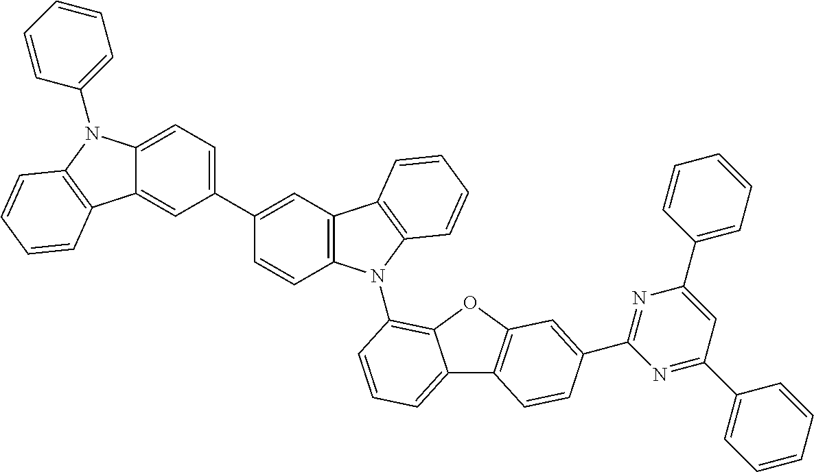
C12=CC=C(C3=CC4=C(C=C3)N(C3=C5C(=CC=C3)C3=C(O5)C=C(C5=NC(C6=CC=CC=C6)=CC(C6=CC=CC=C6)=N5)C=C3)C3=C4C=CC=C3)C=C1C1=C(N2C2=CC=CC=C2)C=CC=C1
